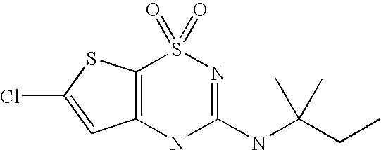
C12=C(NC(NC(C)(C)CC)=NS1(=O)=O)C=C(Cl)S2
